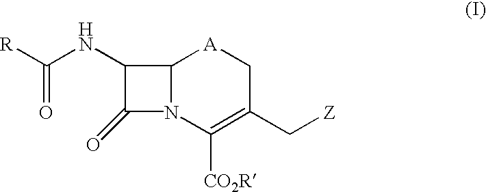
C12N(C([CO2R])=C(C[Z])C[A]1)C(=O)C2NC([R])=O
